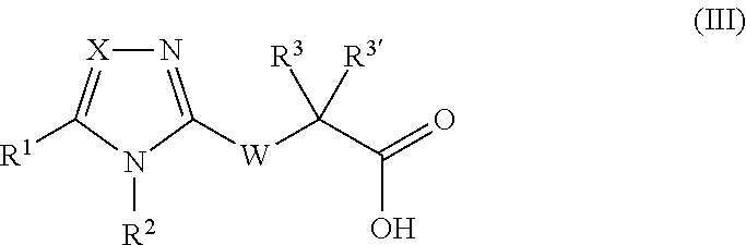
N1=C([W]C(C(=O)O)([R3])[R3])N([R2])C([R1])=[X]1
